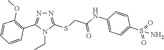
N1=C(SCC(NC2=CC=C(S(=O)(=O)N)C=C2)=O)N(CC)C(C2=C(OC)C=CC=C2)=N1
